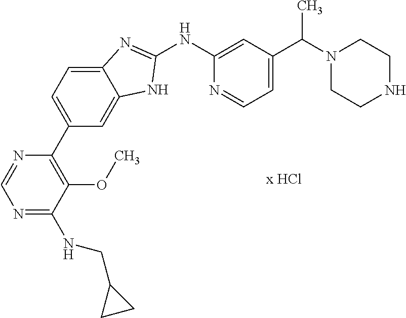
N1=C(NCC2CC2)C(OC)=C(C2=CC=C3C(=C2)NC(NC2=CC(C(N4CCNCC4)C)=CC=N2)=N3)N=C1
